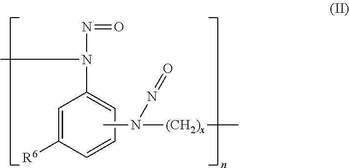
N(N(C1=CC=CC([R6])=C1)C)=O.CN([(CH2)x]C)N=O
